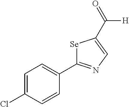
C1=C(Cl)C=CC(C2=NC=C(C([H])=O)[Se]2)=C1
